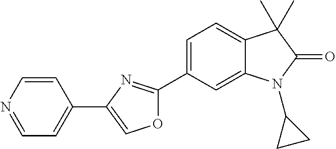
C1=C(C2=NC(C3=CC=NC=C3)=CO2)C=C2C(=C1)C(C)(C)C(=O)N2C1CC1
